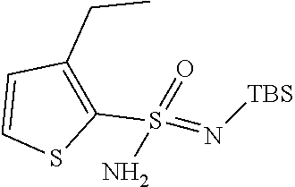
C1(S(=N[TBS])(N)=O)=C(CC)C=CS1
